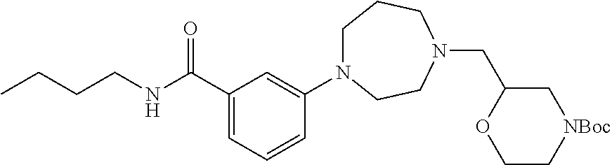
CCCCNC(C1=CC=CC(N2CCCN(CC3C[NBoc]CCO3)CC2)=C1)=O
